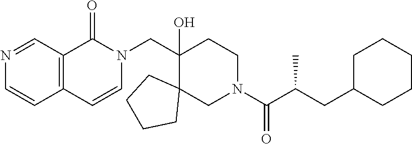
C1(CN2C(=O)C3=C(C=C2)C=CN=C3)(O)C2(CN(C(C(CC3CCCCC3)C)=O)CC1)CCCC2
